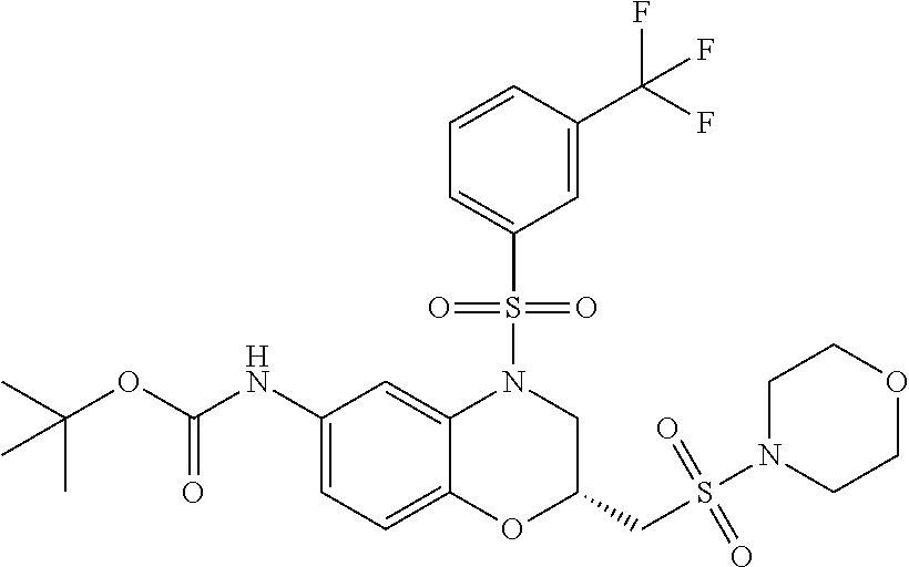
C1(NC(OC(C)(C)C)=O)=CC=C2C(=C1)N(S(C1=CC=CC(C(F)(F)F)=C1)(=O)=O)CC(CS(N1CCOCC1)(=O)=O)O2
